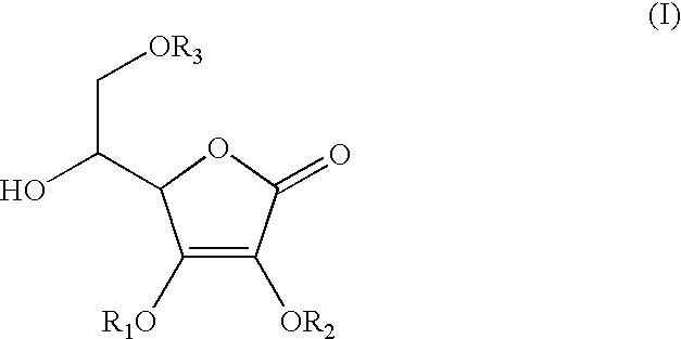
C1([R1O])=C([OR2])C(=O)OC1C(O)C[OR3]
